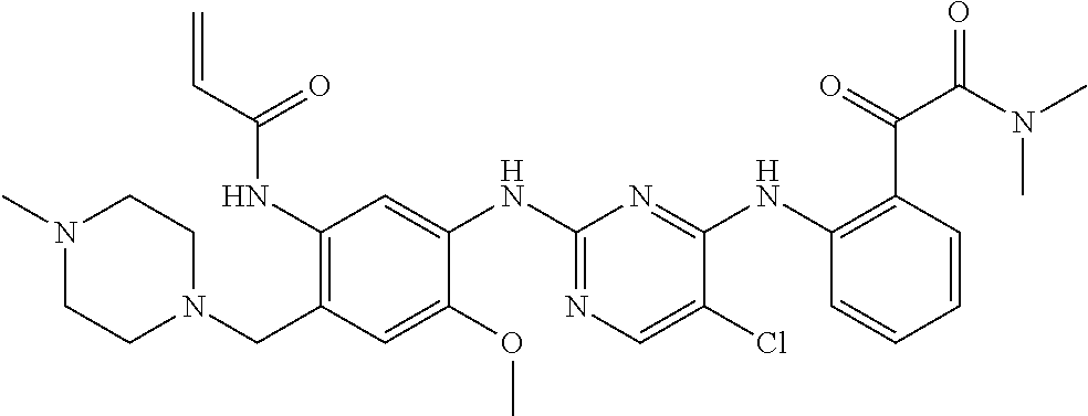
C1(NC(C=C)=O)=C(CN2CCN(C)CC2)C=C(OC)C(NC2=NC=C(Cl)C(NC3=C(C(=O)C(N(C)C)=O)C=CC=C3)=N2)=C1
